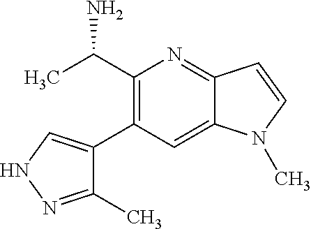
C1(C(C)N)=C(C2=CNN=C2C)C=C2C(=N1)C=CN2C
